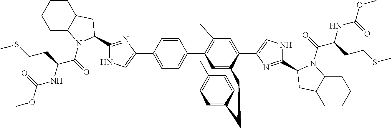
C1=C2C=CC(=C1)CCC1=CC(C3=CC=C(C4=CNC(C5N(C(C(NC(OC)=O)CCSC)=O)C6CCCCC6C5)=N4)C=C3)=C(C=C1C1=CNC(C3N(C(C(NC(OC)=O)CCSC)=O)C4CCCCC4C3)=N1)CC2
